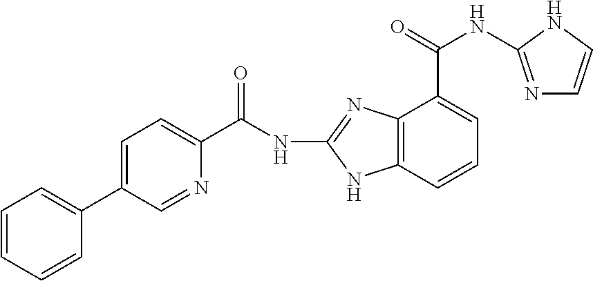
C12=C(C=CC=C1C(NC1=NC=CN1)=O)NC(NC(C1=CC=C(C3=CC=CC=C3)C=N1)=O)=N2
